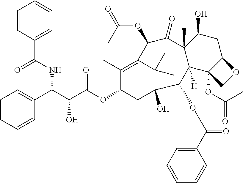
C1=CC=CC(C(C(C(OC2CC3(O)C(C)(C)C(=C2C)C(OC(=O)C)C(=O)C2(C)C([H])(C4(OC(=O)C)C(CC2O)OC4)C3OC(=O)C2=CC=CC=C2)=O)O)NC(C2=CC=CC=C2)=O)=C1
